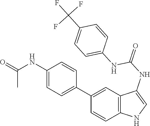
C12=C(C=C(C3=CC=C(NC(=O)C)C=C3)C=C1)C(NC(=O)NC1=CC=C(C(F)(F)F)C=C1)=CN2
